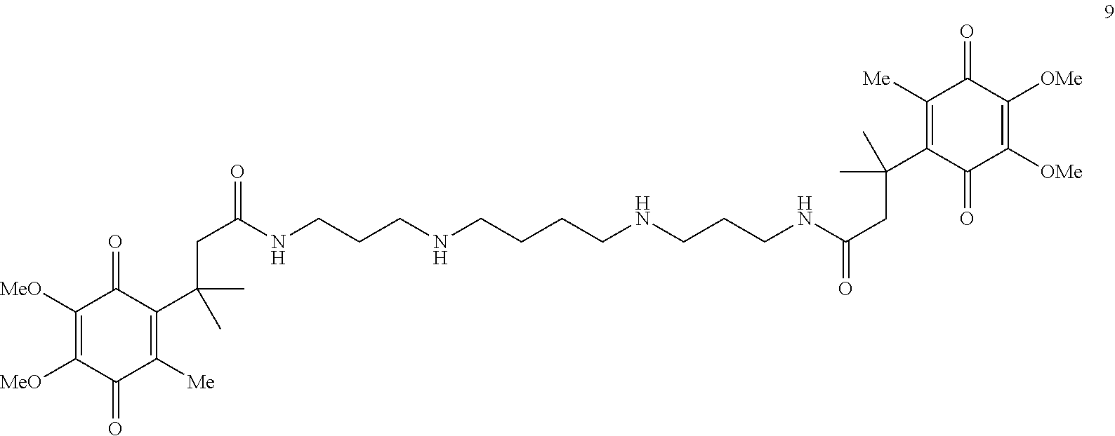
C1([MeO])=C([MeO])C(=O)C([Me])=C(C(C)(C)CC(NCCCNCCCCNCCCNC(CC(C)(C)C2=C([Me])C(=O)C([OMe])=C([OMe])C2=O)=O)=O)C1=O
